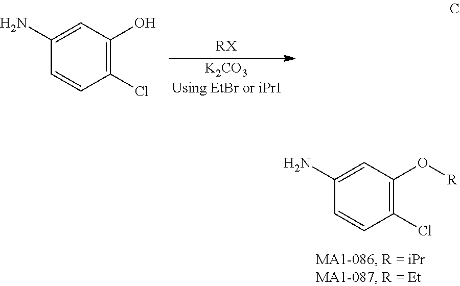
C1(N)=CC(O)=C(Cl)C=C1.[K2CO3Using EtBr or iPrI].[RX].C1(N)=CC(O[R])=C(Cl)C=C1
